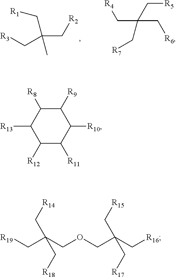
C(C[R2])(C[R3])(C[R1])C.C(C(C[R6])(C[R5])C[R7])[R4].C1([R12])C([R11])C([R10])C([R9])C([R8])C1[R13].[R19]CC(COCC(C[R16])(C[R15])C[R17])(C[R14])C[R18]
